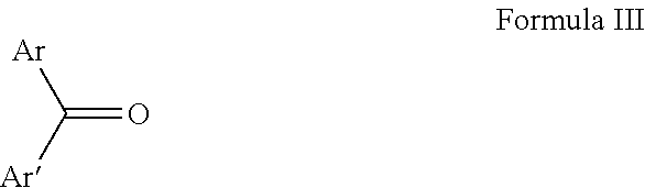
C(=O)([Ar])[Ar]
